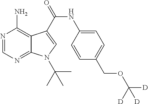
N1=CN=C2C(=C1N)C(C(NC1=CC=C(COC([D])([D])[D])C=C1)=O)=CN2C(C)(C)C
